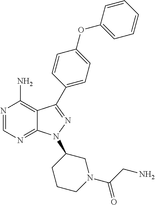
N1=CN=C2C(=C1N)C(C1=CC=C(OC3=CC=CC=C3)C=C1)=NN2C1CCCN(C(CN)=O)C1
